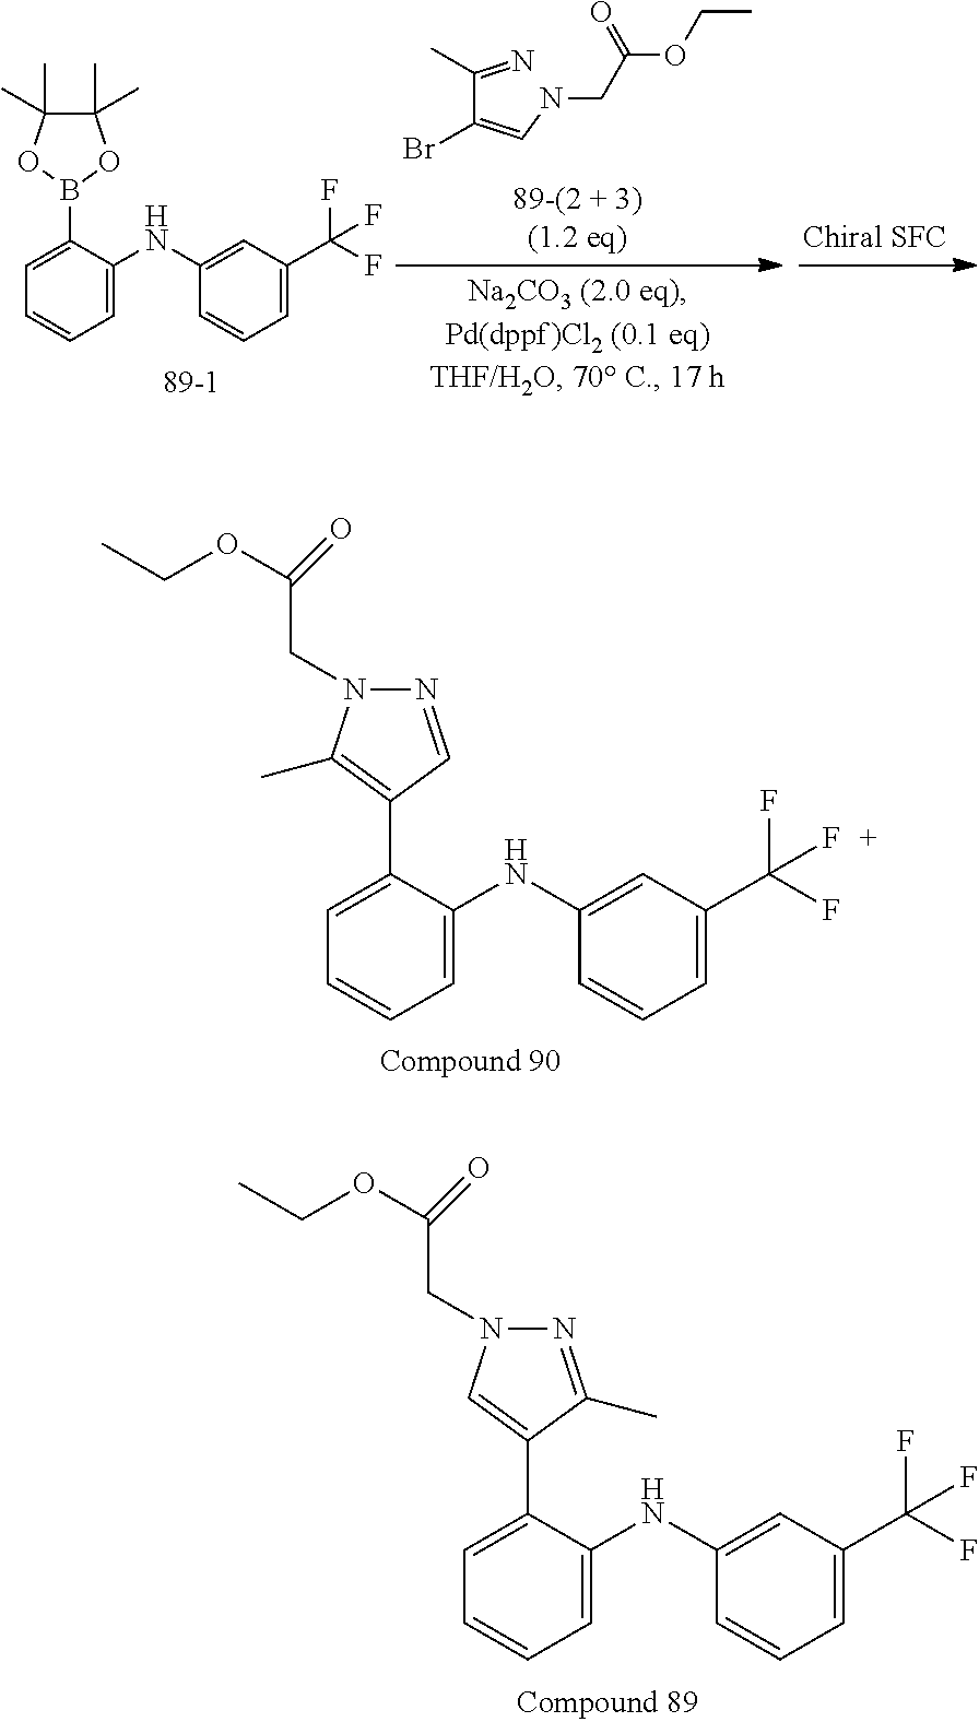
C1=C(NC2=CC(C(F)(F)F)=CC=C2)C(C2=C(C)N(CC(OCC)=O)N=C2)=CC=C1.C(C(=CNCC(OCC)=O)Br)(=N)C.C1=C(NC2=CC(C(F)(F)F)=CC=C2)C(B2OC(C)(C)C(C)(C)O2)=CC=C1.C1=C(NC2=CC(C(F)(F)F)=CC=C2)C(C2=CN(CC(OCC)=O)N=C2C)=CC=C1
